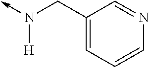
N([H])(->C)CC1=CC=CN=C1
